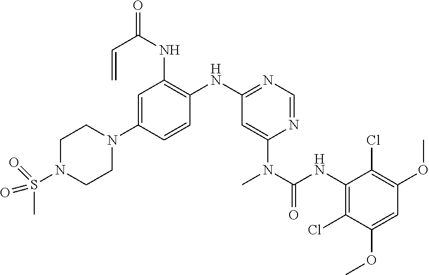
C1=C(N2CCN(S(C)(=O)=O)CC2)C=CC(NC2=NC=NC(N(C)C(NC3=C(Cl)C(OC)=CC(OC)=C3Cl)=O)=C2)=C1NC(C=C)=O
